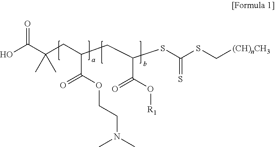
O=C(C(CC(CC(SC(SC[(CH)nCH3])=S)C(O[R1])=O)C(OCCN(C)C)=O)(C)C)O
